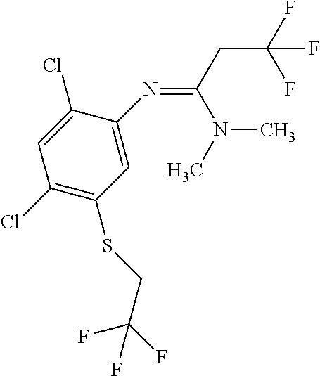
C1(Cl)=C(SCC(F)(F)F)C=C(N=C(CC(F)(F)F)N(C)C)C(Cl)=C1
